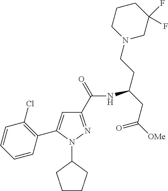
C1(C(=O)NC(CC([OMe])=O)CCN2CC(F)(F)CCC2)=NN(C2CCCC2)C(C2=C(Cl)C=CC=C2)=C1
